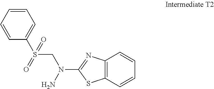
C1(N(CS(C2=CC=CC=C2)(=O)=O)N)=NC2=C(S1)C=CC=C2
